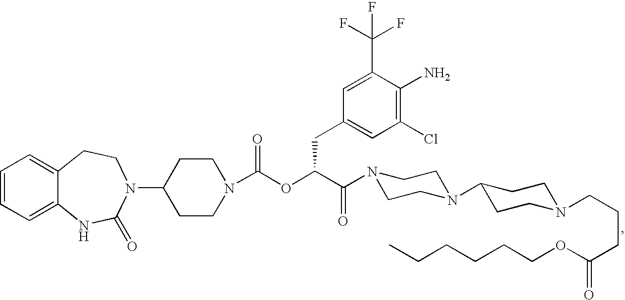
C1=CC=C2C(=C1)CCN(C1CCN(C(OC(C(=O)N3CCN(C4CCN(CCCC(=O)OCCCCCC)CC4)CC3)CC3=CC(Cl)=C(N)C(C(F)(F)F)=C3)=O)CC1)C(=O)N2
